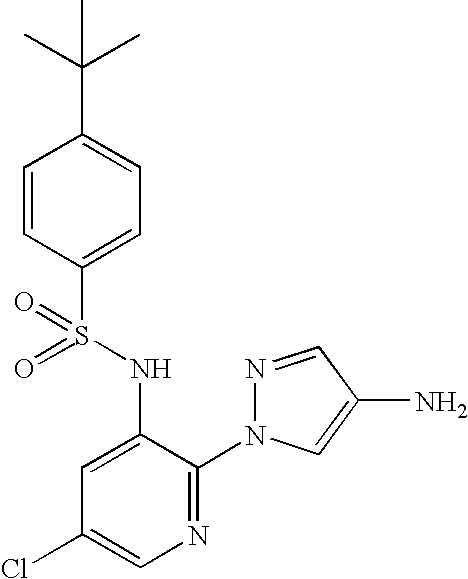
C1=CC(S(=O)(NC2=CC(Cl)=CN=C2N2N=CC(N)=C2)=O)=CC=C1C(C)(C)C
